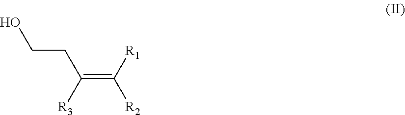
OCCC(=C([R1])[R2])[R3]
